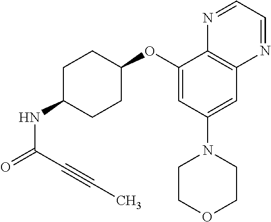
C1(OC2CCC(NC(=O)C#CC)CC2)=CC(N2CCOCC2)=CC2=C1N=CC=N2
